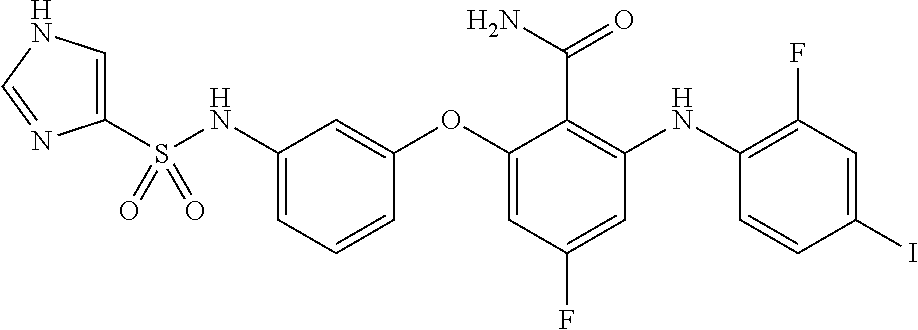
C1=C(S(NC2=CC=CC(OC3=CC(F)=CC(NC4=C(F)C=C(I)C=C4)=C3C(N)=O)=C2)(=O)=O)N=CN1
